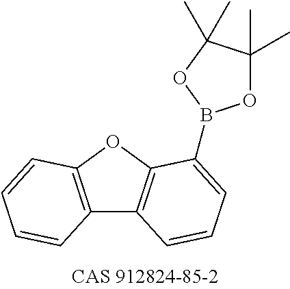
C12=C(OC3=C1C=CC=C3B1OC(C)(C)C(C)(C)O1)C=CC=C2
